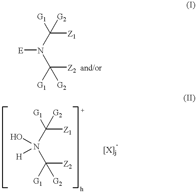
[Z2  and/or]C(N(C([Z1])([G1])[G2])[E])([G1])[G2].[Z2]C(N(C([Z1])([G1])[G2])(O)[H])([G1])[G2]
